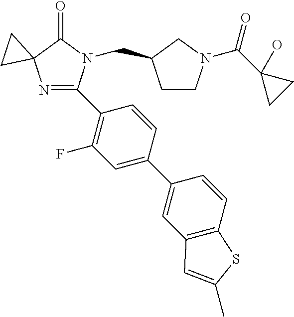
N1=C(C2=C(F)C=C(C3=CC4=C(C=C3)SC(C)=C4)C=C2)N(CC2CCN(C(C3(O)CC3)=O)C2)C(=O)C12CC2
